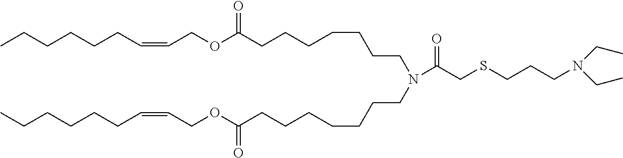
CCCCCCC=CCOC(CCCCCCCN(CCCCCCCC(OCC=CCCCCCC)=O)C(CSCCCN(CC)CC)=O)=O
